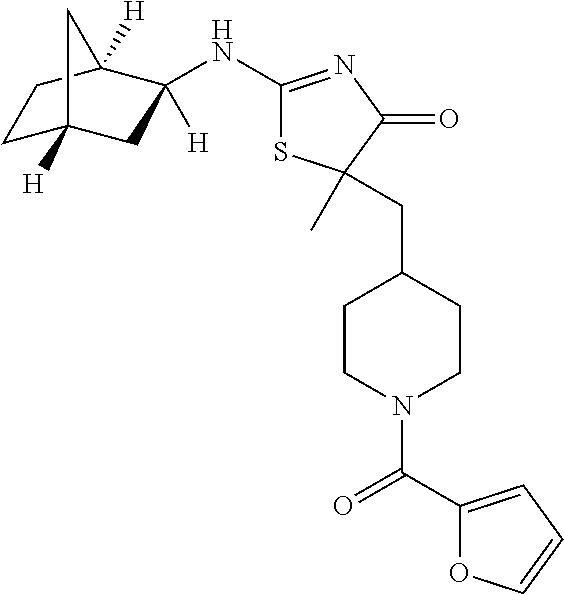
C1C2([H])CC(NC3=NC(=O)C(C)(CC4CCN(C(=O)C5=CC=CO5)CC4)S3)([H])C([H])(C1)C2
